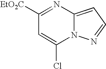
N12C(=CC=N1)N=C([EtO2C])C=C2Cl
